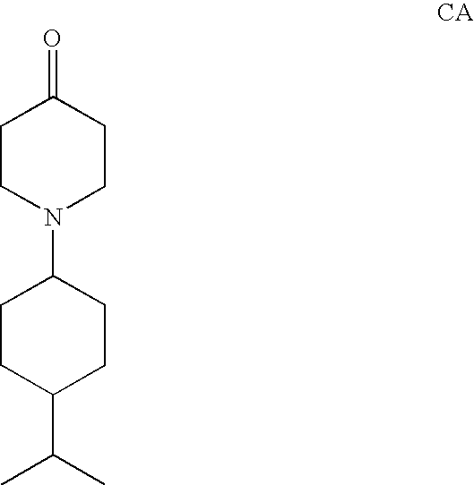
C1(=O)CCN(C2CCC(C(C)C)CC2)CC1
